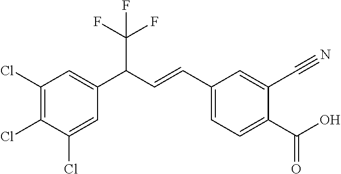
C1(Cl)=C(Cl)C(Cl)=CC(C(C=CC2=CC=C(C(O)=O)C(C#N)=C2)C(F)(F)F)=C1
